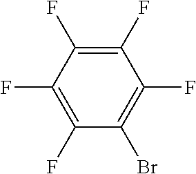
C1(F)=C(F)C(F)=C(F)C(Br)=C1F
